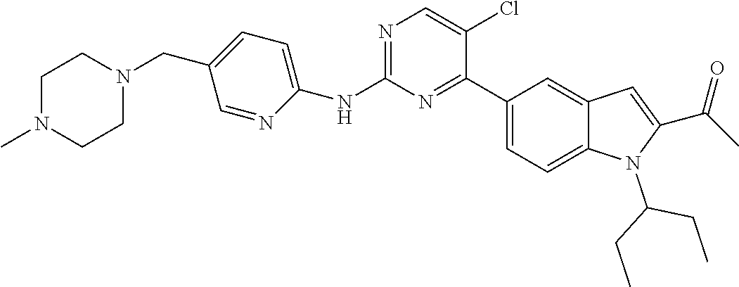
C1(NC2=CC=C(CN3CCN(C)CC3)C=N2)=NC=C(Cl)C(C2=CC=C3C(=C2)C=C(C(=O)C)N3C(CC)CC)=N1
